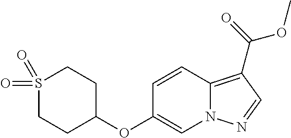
C12=C(C(=O)OC)C=NN1C=C(OC1CCS(=O)(=O)CC1)C=C2
